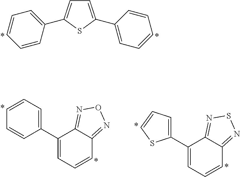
C1=C(C2=CC=CC=C2)SC(C2=CC=CC=C2)=C1.C1=CC=C(C2=CC=CC3=NON=C23)C=C1.C1=C(C2=CC=CC3=NSN=C23)SC=C1
